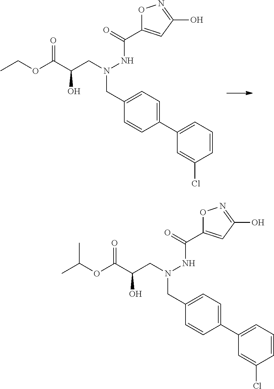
C1=C(Cl)C=CC=C1C1=CC=C(CN(CC(C(OC(C)C)=O)O)NC(C2=CC(O)=NO2)=O)C=C1.C1=C(Cl)C=CC=C1C1=CC=C(CN(CC(C(OCC)=O)O)NC(C2=CC(O)=NO2)=O)C=C1
